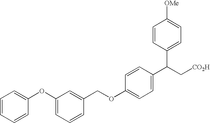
C1=CC=CC(OC2=CC=CC(COC3=CC=C(C(C[CO2H])C4=CC=C([OMe])C=C4)C=C3)=C2)=C1
